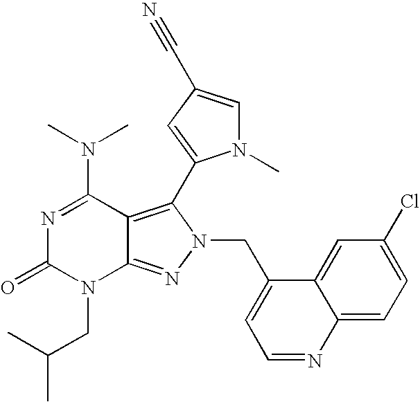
N1=C(N(C)C)C2=C(C3=CC(C#N)=CN3C)N(CC3=CC=NC4=CC=C(Cl)C=C34)N=C2N(CC(C)C)C1=O
